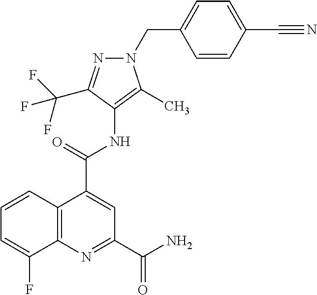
C12=C(N=C(C(N)=O)C=C1C(NC1=C(C)N(CC3=CC=C(C#N)C=C3)N=C1C(F)(F)F)=O)C(F)=CC=C2
